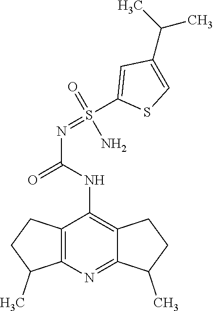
N(C(=O)NC1=C2C(=NC3=C1CCC3C)C(C)CC2)=S(C1=CC(C(C)C)=CS1)(=O)N
